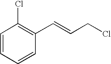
C1=CC=CC(C=CCCl)=C1Cl
